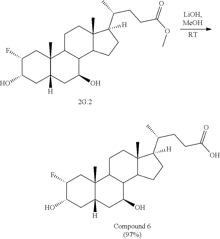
C1C2([H])C(C)(CC(F)C1O)C1CCC3(C)C(C(C)CCC(OC)=O)([H])CCC3C1C(O)C2.[RT].C1C2([H])C(C)(CC(F)C1O)C1CCC3(C)C(C(C)CCC(O)=O)([H])CCC3C1C(O)C2
